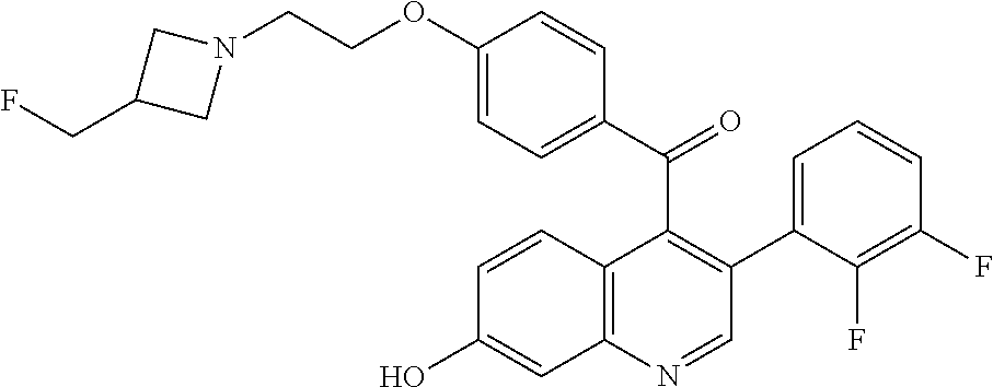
C1(OCCN2CC(CF)C2)=CC=C(C(C2=C(C3=CC=CC(F)=C3F)C=NC3=C2C=CC(O)=C3)=O)C=C1
